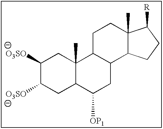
C1([O3SO])C([O3SO])CC2C(C)(C1)C1C(CC2[OP1])C2C(C)(CC1)C([R])CC2
